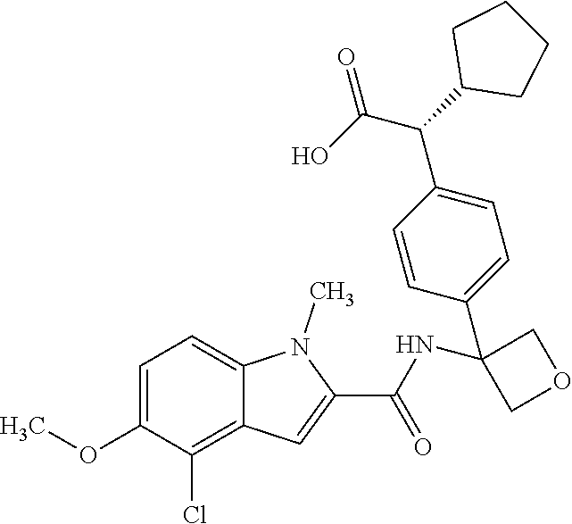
C1=C(OC)C(Cl)=C2C(=C1)N(C)C(C(=O)NC1(C3=CC=C(C(C4CCCC4)C(O)=O)C=C3)COC1)=C2
